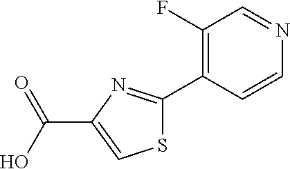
C1(F)=C(C2=NC(C(O)=O)=CS2)C=CN=C1
